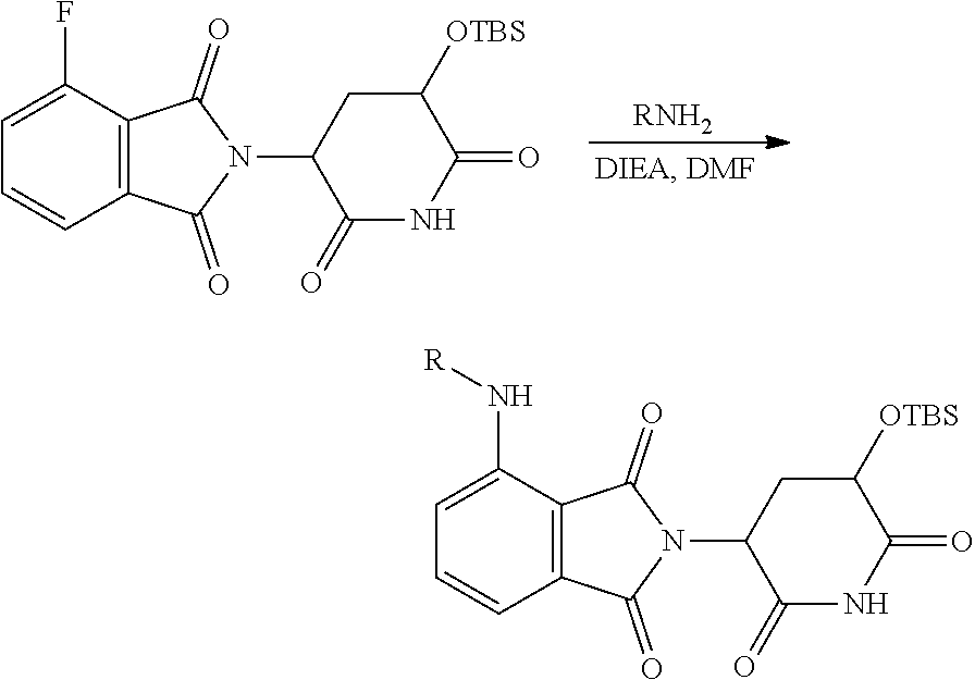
[RNH2].C1=C(F)C2=C(C=C1)C(=O)N(C1C(=O)NC(=O)C([OTBS])C1)C2=O.C1=C(N[R])C2=C(C=C1)C(=O)N(C1C(=O)NC(=O)C([OTBS])C1)C2=O
